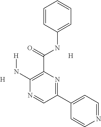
[H].[H].C1=CC(NC(C2=C(N[H])N=CC(C3=CC=NC=C3)=N2)=O)=CC=C1
